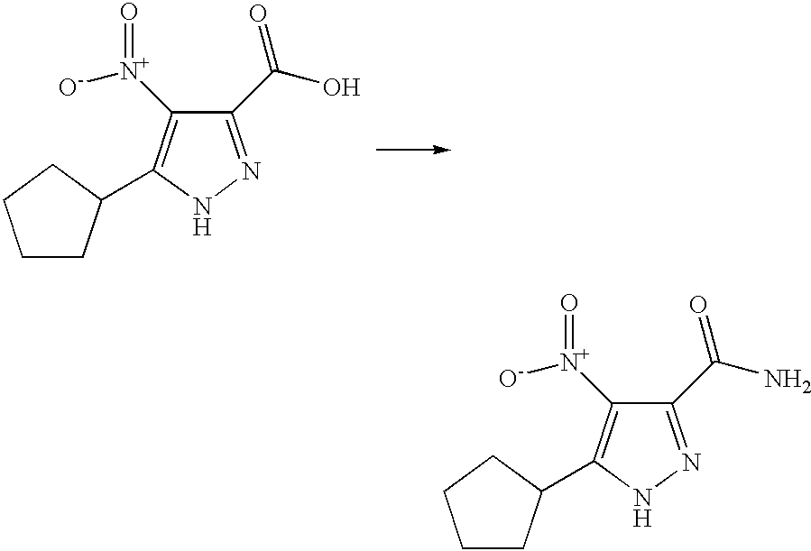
C1CC(C2=C([N+]([O-])=O)C(C(=O)N)=NN2)CC1.C1CC(C2=C([N+]([O-])=O)C(C(=O)O)=NN2)CC1
